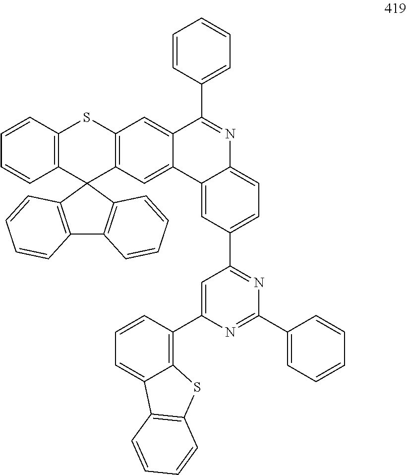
C1=CC2=C(C=C1)C1(C3=C(S2)C=C2C(=C3)C3=CC(C4=NC(C5=CC=CC=C5)=NC(C5=C6C(=CC=C5)C5=C(S6)C=CC=C5)=C4)=CC=C3N=C2C2=CC=CC=C2)C2=C(C3=C1C=CC=C3)C=CC=C2
